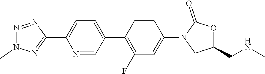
N1=NC(C2=CC=C(C3=C(F)C=C(N4CC(CNC)OC4=O)C=C3)C=N2)=NN1C
